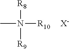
CN([R9])([R8])[R10].[X-]
